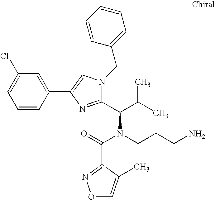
C1(Cl)=CC=CC(C2=CN(CC3=CC=CC=C3)C(C(C(C)C)N(CCCN)C(=O)C3=NOC=C3C)=N2)=C1
